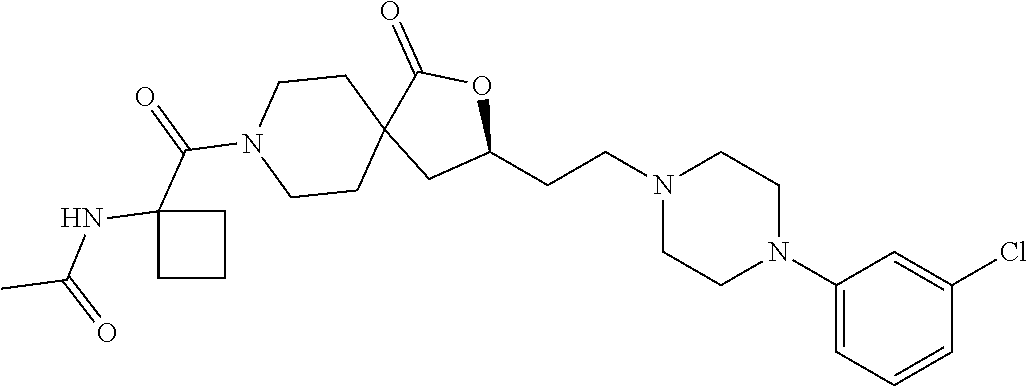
C1(N2CCN(CCC3OC(=O)C4(C3)CCN(C(C3(NC(C)=O)CCC3)=O)CC4)CC2)=CC=CC(Cl)=C1
